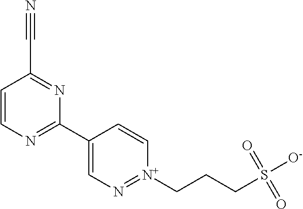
C1=CN=C(C2=CN=[N+](CCCS([O-])(=O)=O)C=C2)N=C1C#N
